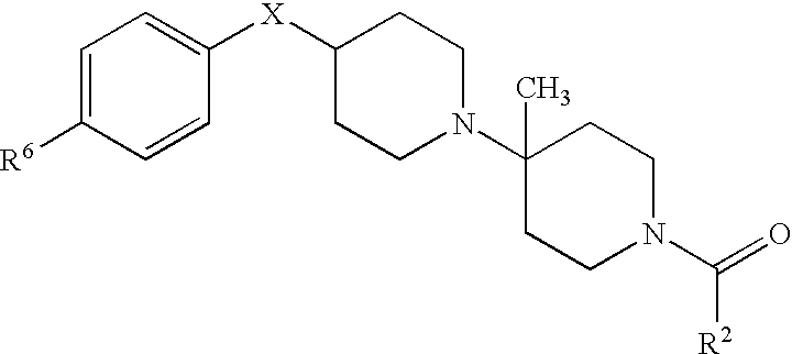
C1=C([R6])C=CC([X]C2CCN(C3(C)CCN(C(=O)[R2])CC3)CC2)=C1
